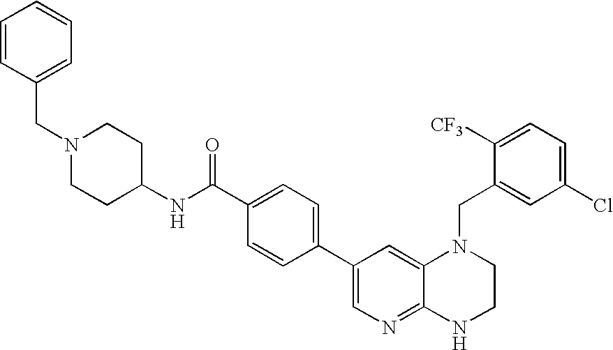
C1(C2=CC=C(C(=O)NC3CCN(CC4=CC=CC=C4)CC3)C=C2)=CN=C2C(=C1)N(CC1=CC(Cl)=CC=C1[CF3])CCN2
